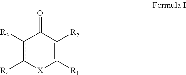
c1([R3])c([R4])[X]C([R1])=C([R2])C1=O
